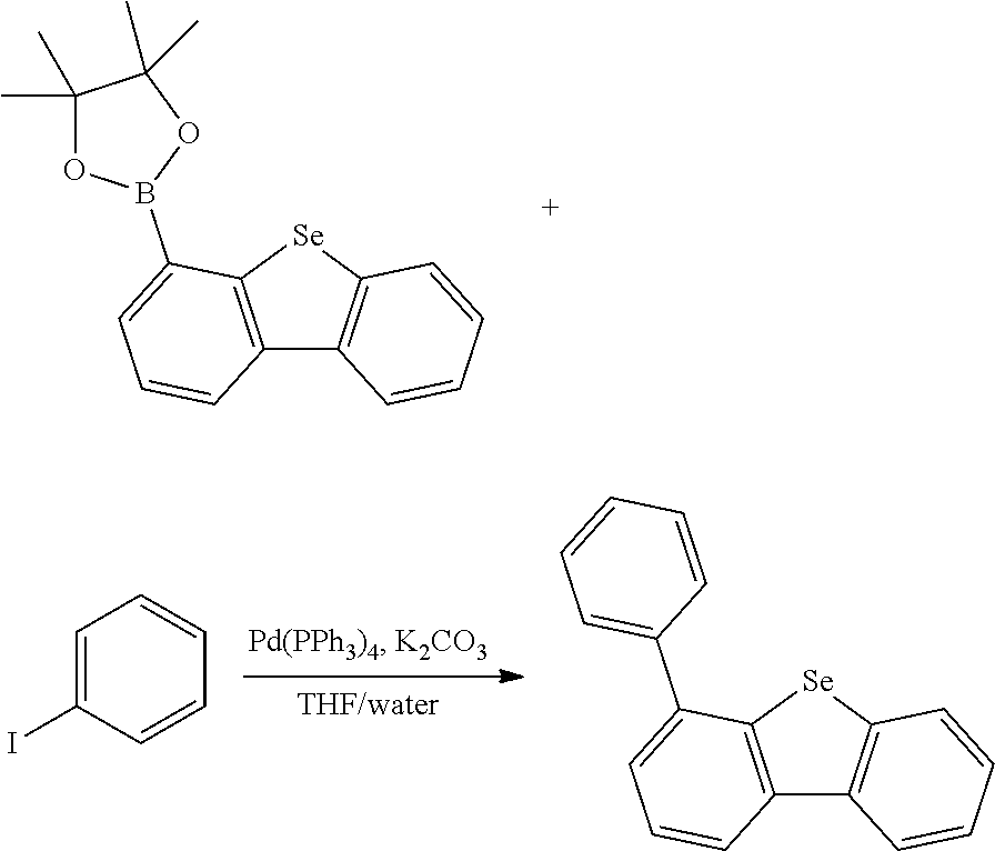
C12=C([Se]C3=C1C=CC=C3)C(B1OC(C)(C)C(C)(C)O1)=CC=C2.C12=C([Se]C3=C1C=CC=C3)C(C1=CC=CC=C1)=CC=C2.C1=C(I)C=CC=C1
